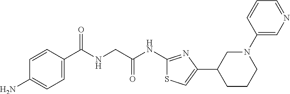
C1=CC(C(NCC(NC2=NC(C3CCCN(C4=CN=CC=C4)C3)=CS2)=O)=O)=CC=C1N
